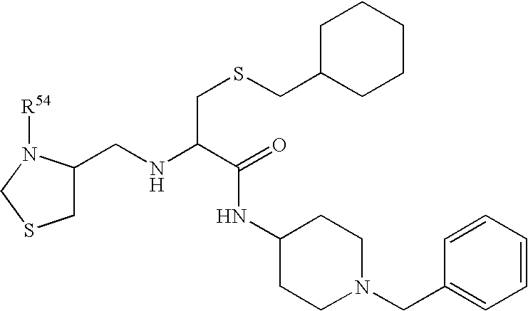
C1C(CNC(C(NC2CCN(CC3=CC=CC=C3)CC2)=O)CSCC2CCCCC2)N([R54])CS1
